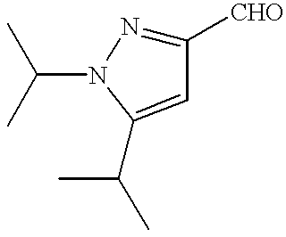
C1([CHO])=NN(C(C)C)C(C(C)C)=C1
